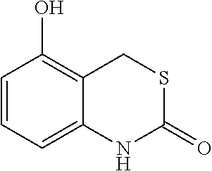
C1=CC(O)=C2C(=C1)NC(=O)SC2
